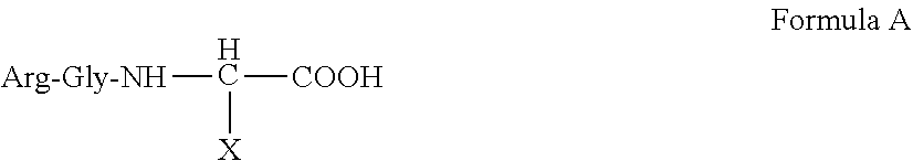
[Arg-Gly-NH]C([X])[COOH]
